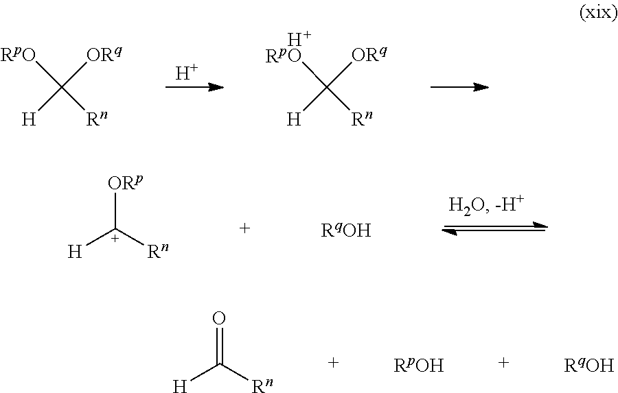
[H].[HO]C([ORq])([H])[Rn].[RpO]C([ORq])([H])[Rn].[C+]([H])([Rn])[ORp].C([H])([Rn])=O
